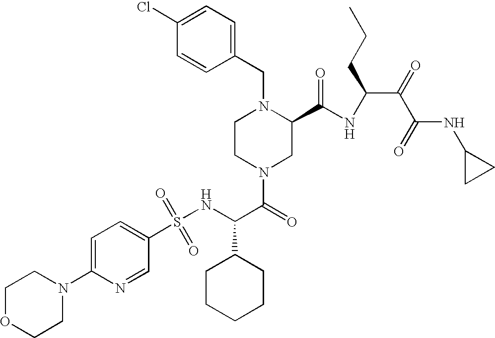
N(C(C(=O)N1CC(C(NC(C(=O)C(=O)NC2CC2)CCC)=O)N(CC2=CC=C(Cl)C=C2)CC1)C1CCCCC1)S(C1=CC=C(N2CCOCC2)N=C1)(=O)=O
